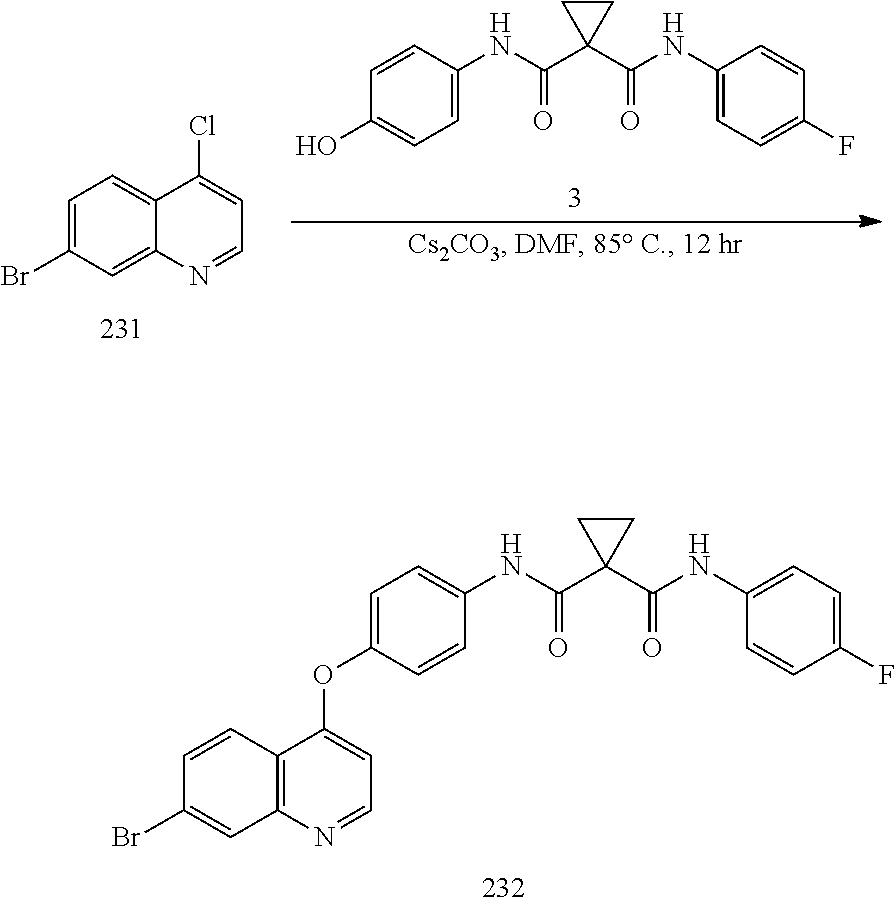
C1=CC2=C(C=C1Br)N=CC=C2OC1=CC=C(NC(=O)C2(C(=O)NC3=CC=C(F)C=C3)CC2)C=C1.C1=C(Br)C=C2C(=C1)C(Cl)=CC=N2.C1=CC(NC(=O)C2(C(=O)NC3=CC=C(F)C=C3)CC2)=CC=C1O
